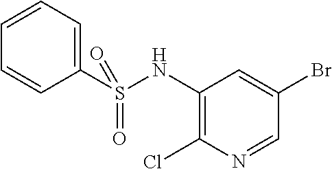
C1=CC(S(NC2=C(Cl)N=CC(Br)=C2)(=O)=O)=CC=C1
